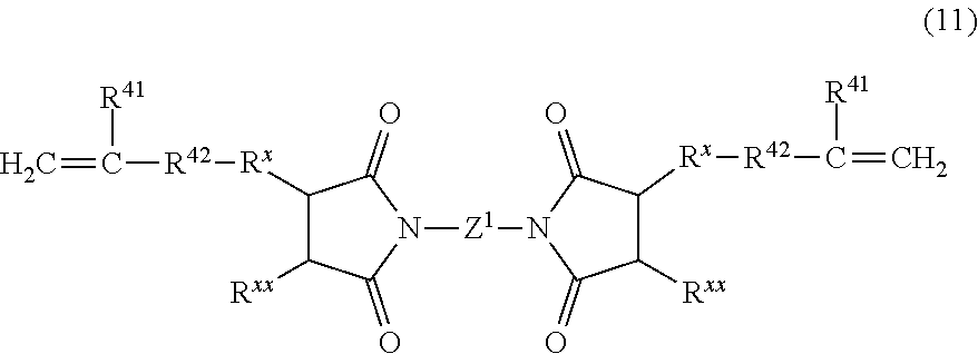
C=C([R42][Rx]C1C([Rxx])C(=O)N([Z1]N2C(=O)C([Rxx])C([Rx][R42]C(=C)[R41])C2=O)C1=O)[R41]
